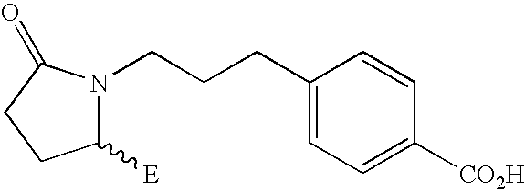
C1(CCCN2C([E])CCC2=O)=CC=C([CO2H])C=C1
